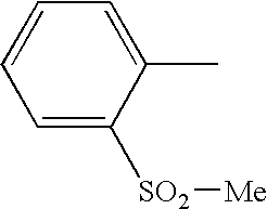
C1=C([SO2][Me])C(C)=CC=C1
